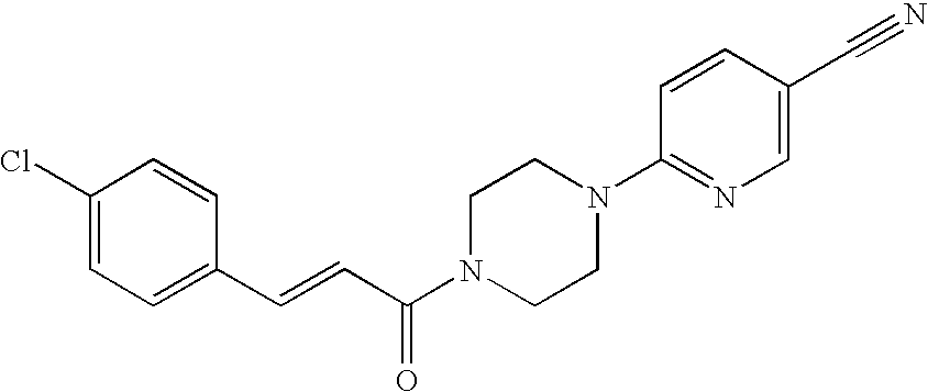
C1(Cl)=CC=C(C=CC(N2CCN(C3=NC=C(C#N)C=C3)CC2)=O)C=C1
